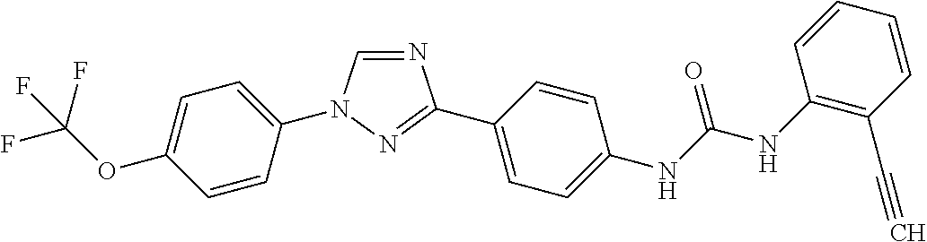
C1=C(N2C=NC(C3=CC=C(NC(NC4=C(C#C)C=CC=C4)=O)C=C3)=N2)C=CC(OC(F)(F)F)=C1
